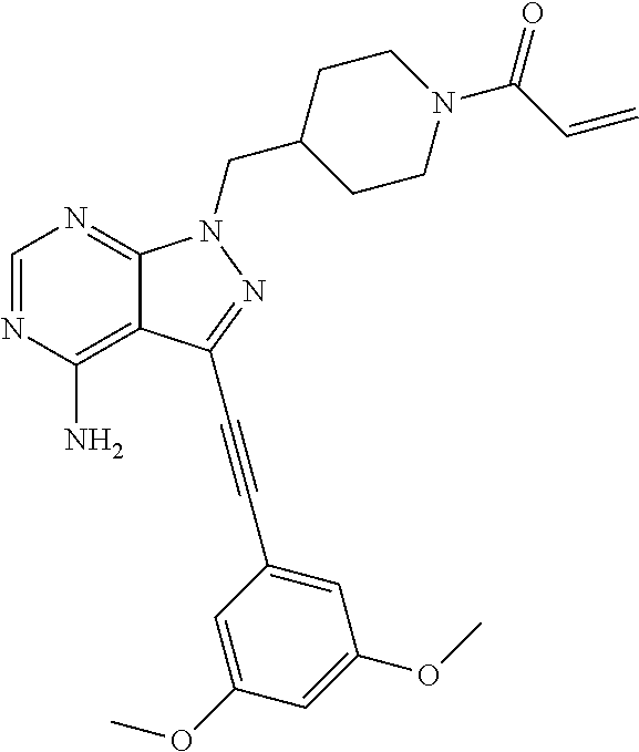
C1=NC(N)=C2C(=N1)N(CC1CCN(C(C=C)=O)CC1)N=C2C#CC1=CC(OC)=CC(OC)=C1
